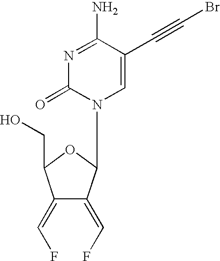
OCC1C(=CF)C(=CF)C(N2C=C(C#CBr)C(N)=NC2=O)O1
